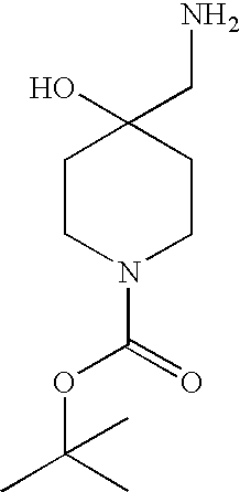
C1CN(C(=O)OC(C)(C)C)CCC1(O)CN
